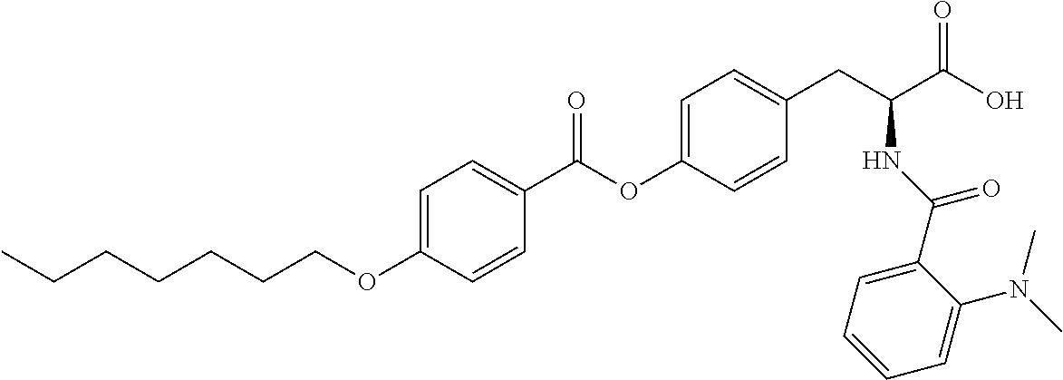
C1=C(OCCCCCCC)C=CC(C(OC2=CC=C(CC(C(O)=O)NC(C3=CC=CC=C3N(C)C)=O)C=C2)=O)=C1
